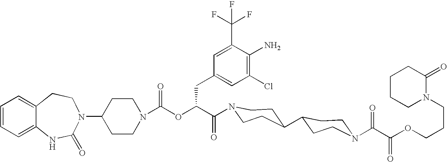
C12=CC=CC=C1NC(=O)N(C1CCN(C(OC(C(=O)N3CCC(C4CCN(C(C(OCCCN5C(=O)CCCC5)=O)=O)CC4)CC3)CC3=CC(Cl)=C(N)C(C(F)(F)F)=C3)=O)CC1)CC2
